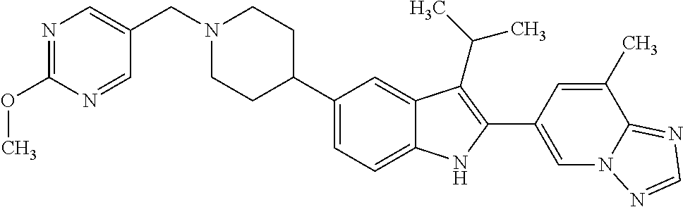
N1(CC2=CN=C(OC)N=C2)CCC(C2=CC=C3C(=C2)C(C(C)C)=C(C2=CN4C(=NC=N4)C(C)=C2)N3)CC1
